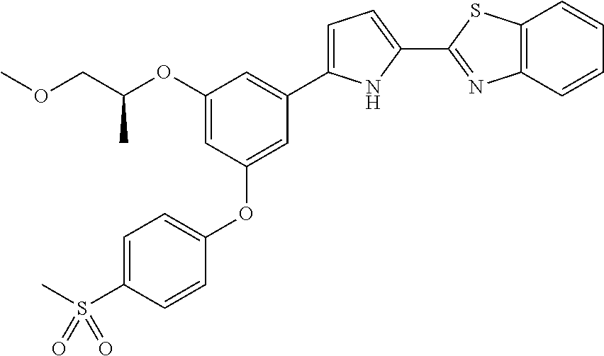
O(CC(OC1=CC(OC2=CC=C(S(C)(=O)=O)C=C2)=CC(C2=CC=C(C3=NC4=C(S3)C=CC=C4)N2)=C1)C)C
